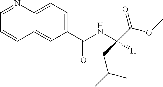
C12=CC=C(C(NC([H])(C(OC)=O)CC(C)C)=O)C=C1C=CC=N2
